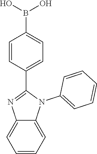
C1=CC(C2=NC3=CC=CC=C3N2C2=CC=CC=C2)=CC=C1B(O)O
